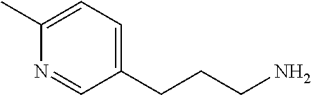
C1(C)=CC=C(CCCN)C=N1
